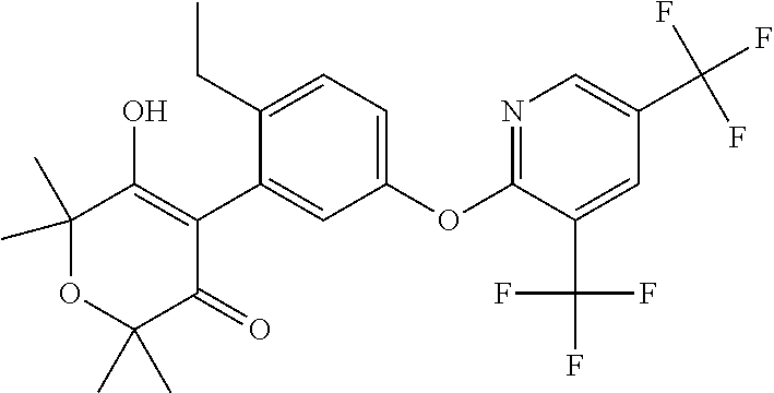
C1(C2=CC(OC3=NC=C(C(F)(F)F)C=C3C(F)(F)F)=CC=C2CC)=C(O)C(C)(C)OC(C)(C)C1=O
